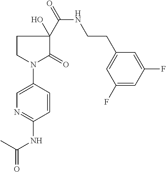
C1CN(C2=CN=C(NC(C)=O)C=C2)C(=O)C1(C(=O)NCCC1=CC(F)=CC(F)=C1)O
